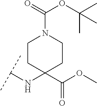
C(NC1(C(OC)=O)CCN(C(OC(C)(C)C)=O)CC1)(C)C
